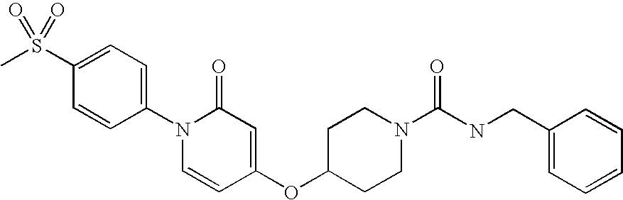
C1=C(S(C)(=O)=O)C=CC(N2C=CC(OC3CCN(C(=O)NCC4=CC=CC=C4)CC3)=CC2=O)=C1
